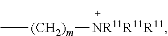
C[(CH2)m][NR11R11R11]
